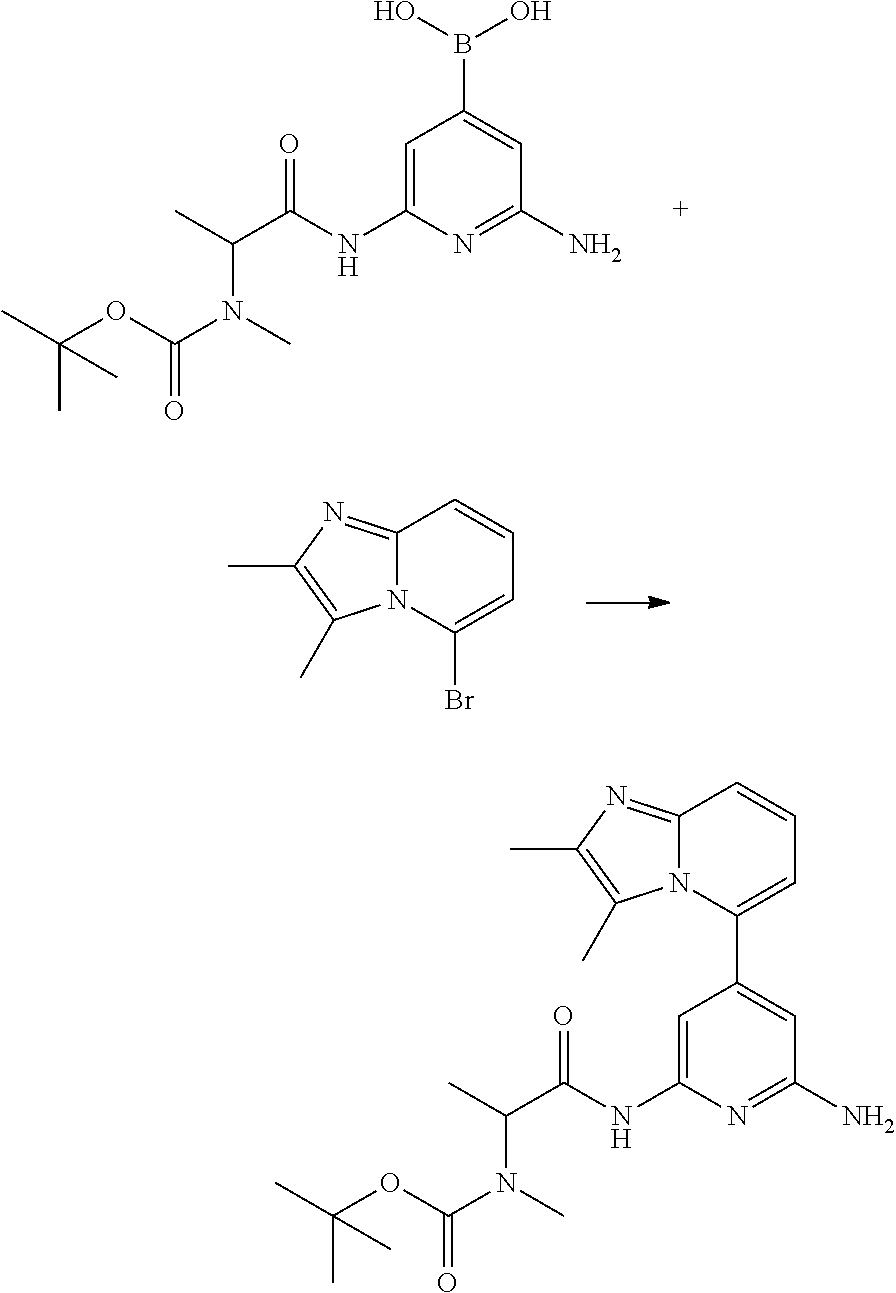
C1=C(NC(C(C)N(C)C(OC(C)(C)C)=O)=O)N=C(N)C=C1B(O)O.N12C(=NC(C)=C1C)C=CC=C2Br.C1=C(NC(C(C)N(C)C(OC(C)(C)C)=O)=O)N=C(N)C=C1C1=CC=CC2=NC(C)=C(C)N21
